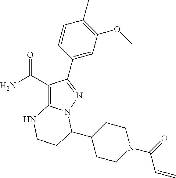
C1(C(=O)N)=C2N(N=C1C1=CC(OC)=C(C)C=C1)C(C1CCN(C(=O)C=C)CC1)CCN2
